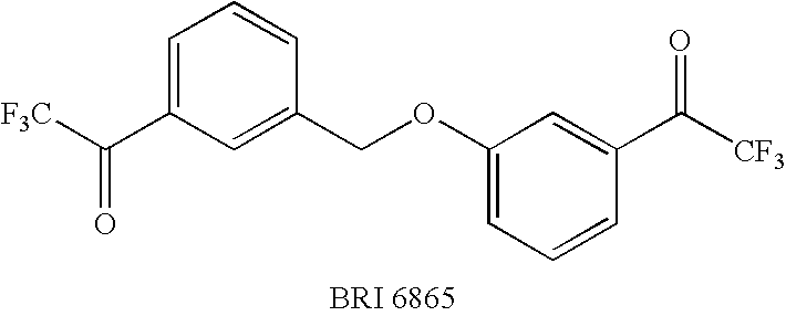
C1=C(C([F3C])=O)C=C(COC2=CC=CC(C([CF3])=O)=C2)C=C1
